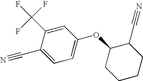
C1=C(C(F)(F)F)C(C#N)=CC=C1OC1CCCCC1C#N
